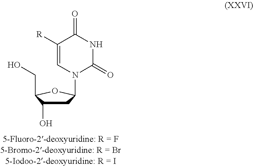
C1C(O)C(CO)OC1N1C(=O)NC(=O)C([R])=C1
